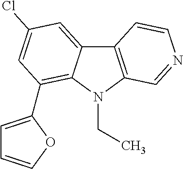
C12=C(N(CC)C3=C(C4=CC=CO4)C=C(Cl)C=C13)C=NC=C2
